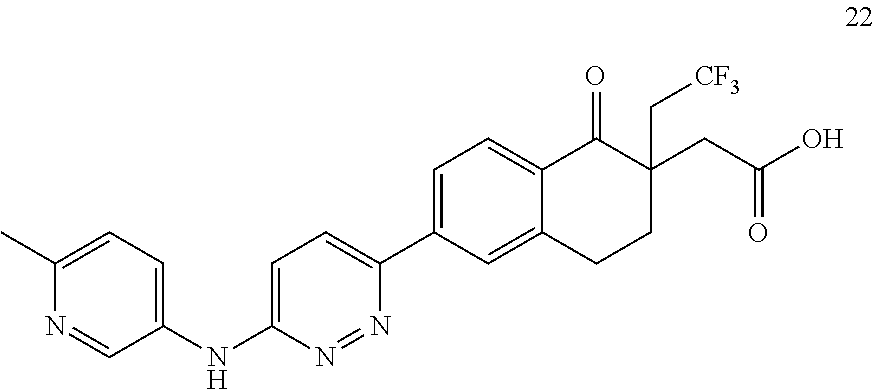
C1(NC2=CC=C(C3=CC=C4C(=C3)CCC(CC(O)=O)(C[CF3])C4=O)N=N2)=CC=C(C)N=C1
